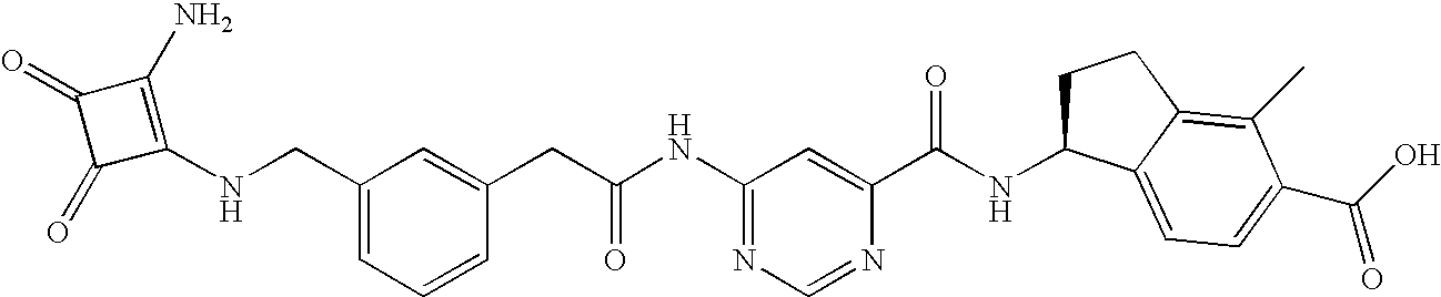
C1(NC(CC2=CC(CNC3=C(N)C(=O)C3=O)=CC=C2)=O)=NC=NC(C(NC2CCC3=C(C)C(C(O)=O)=CC=C23)=O)=C1
